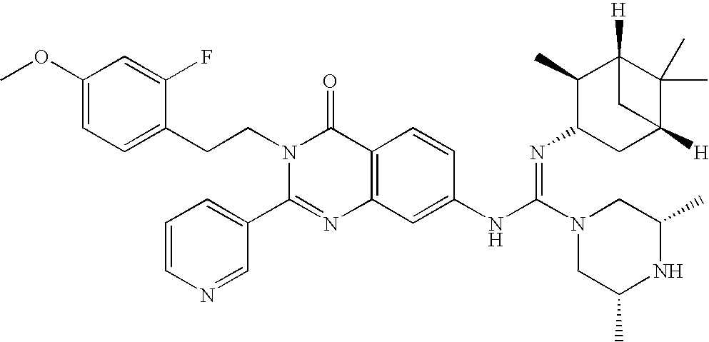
C1(OC)=CC=C(CCN2C(C3=CC=CN=C3)=NC3=C(C2=O)C=CC(NC(=NC2CC4([H])C(C)(C)C([H])(C2C)C4)N2CC(C)NC(C)C2)=C3)C(F)=C1
